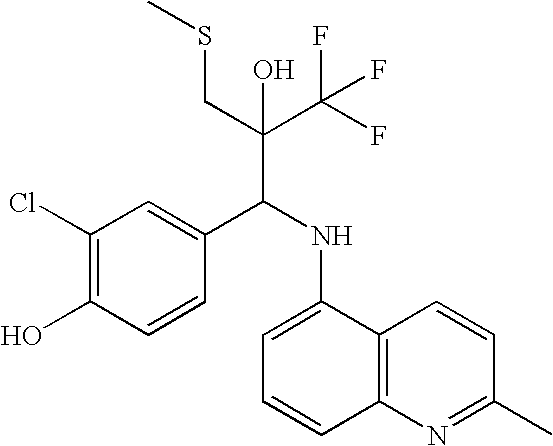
C1(Cl)=C(O)C=CC(C(NC2=CC=CC3=C2C=CC(C)=N3)C(C(F)(F)F)(CSC)O)=C1
